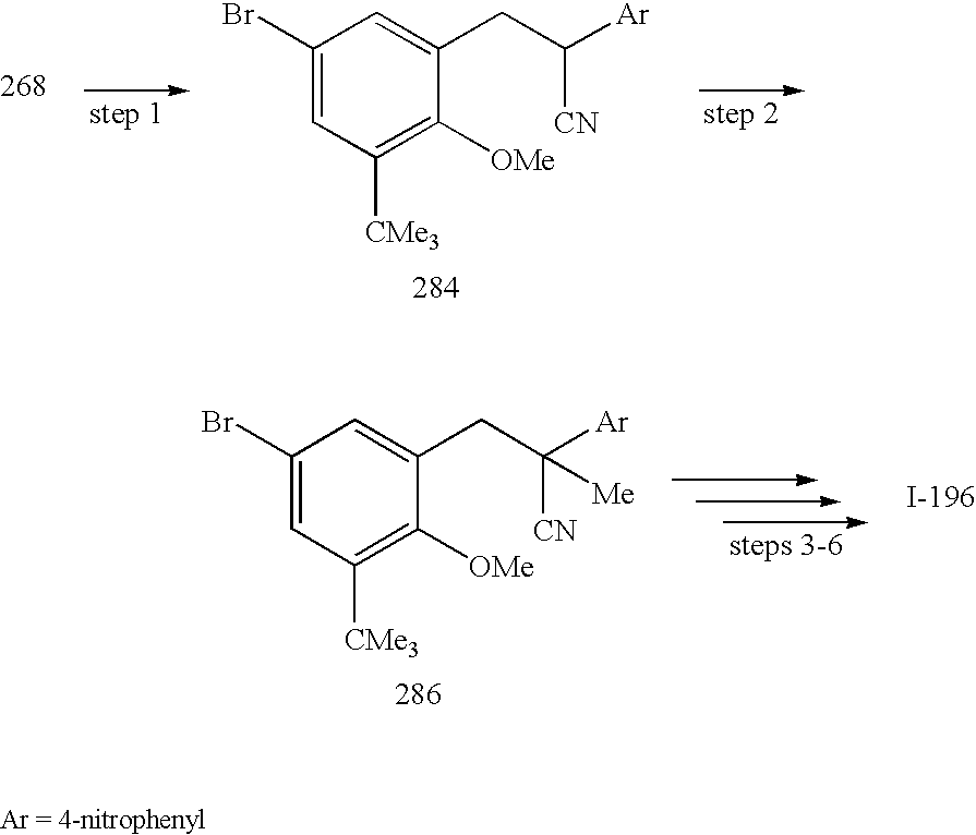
C1(Br)=CC([CMe3])=C([OMe])C(CC([Ar])[CN])=C1.C1(Br)=CC([CMe3])=C([OMe])C(CC([Ar])([CN])[Me])=C1
